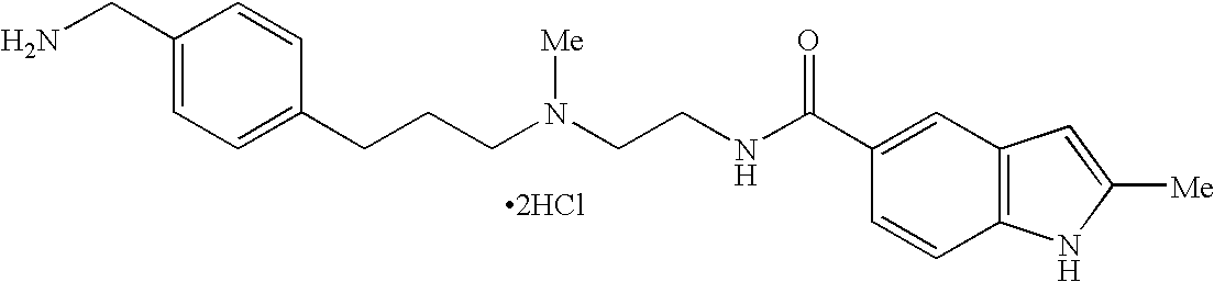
C1(CN)=CC=C(CCCN(CCNC(C2=CC3=C(C=C2)NC([Me])=C3)=O)[Me])C=C1.[2HCl]
